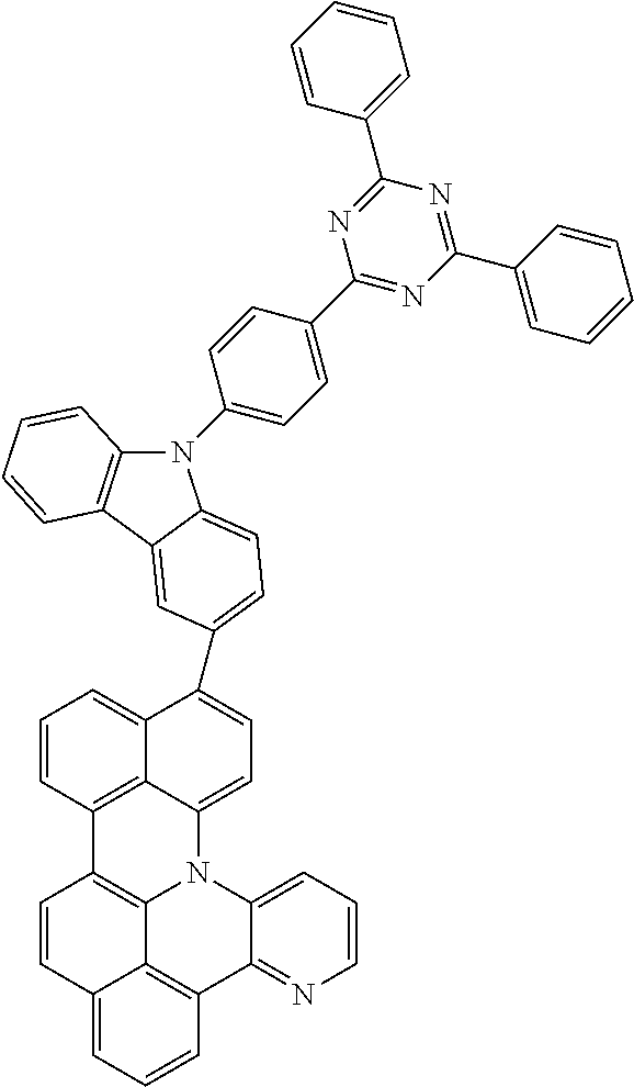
C12=CC=CC3=C1C(=CC=C2C1=CC=C2N(C4=CC=C(C5=NC(C6=CC=CC=C6)=NC(C6=CC=CC=C6)=N5)C=C4)C4=C(C2=C1)C=CC=C4)N1C2=C3C=CC3=CC=CC(=C23)C2=NC=CC=C12
